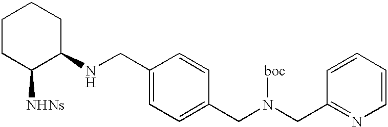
C1CC([NHNs])C(NCC2=CC=C(CN(CC3=NC=CC=C3)[boc])C=C2)CC1
